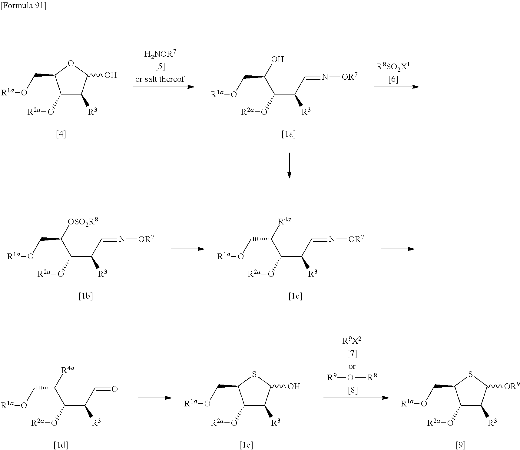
C1(O[R2a])C([R3])C(O)OC1CO[R1a].C(C([R3])C=N[OR7])(O[R2a])C(O)CO[R1a].C(C([R3])C=N[OR7])(O[R2a])C([OSO2R8])CO[R1a].C(C([R3])C=N[OR7])(O[R2a])C([R4a])CO[R1a].[R9]O[R8].C(C([R3])C=O)(O[R2a])C([R4a])CO[R1a].C1(O[R2a])C([R3])C(O)SC1CO[R1a].C1(O[R2a])C([R3])C([OR9])SC1CO[R1a]
